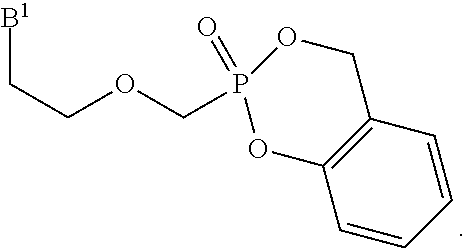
O1C2=C(COP1(COCC[B1])=O)C=CC=C2
